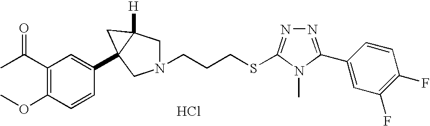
C(N1CC2([H])C(C3=CC(C(C)=O)=C(OC)C=C3)(C1)C2)CCSC1=NN=C(C2=CC(F)=C(F)C=C2)N1C.Cl
